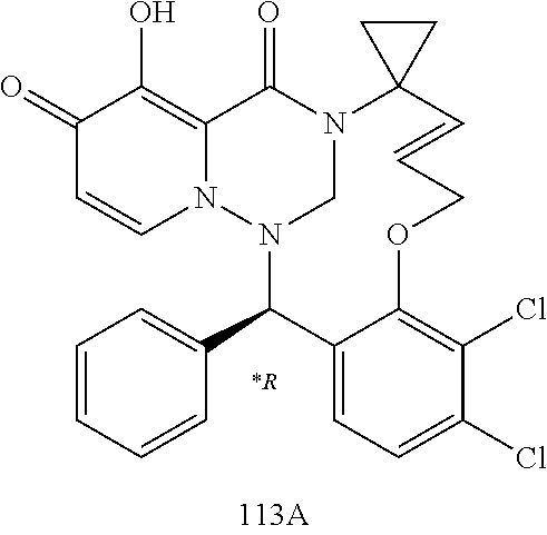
C1(=O)C=CN2C(=C1O)C(=O)N1CN2C(C2=CC=CC=C2)C2=CC=C(Cl)C(Cl)=C2OCC=CC12CC2
